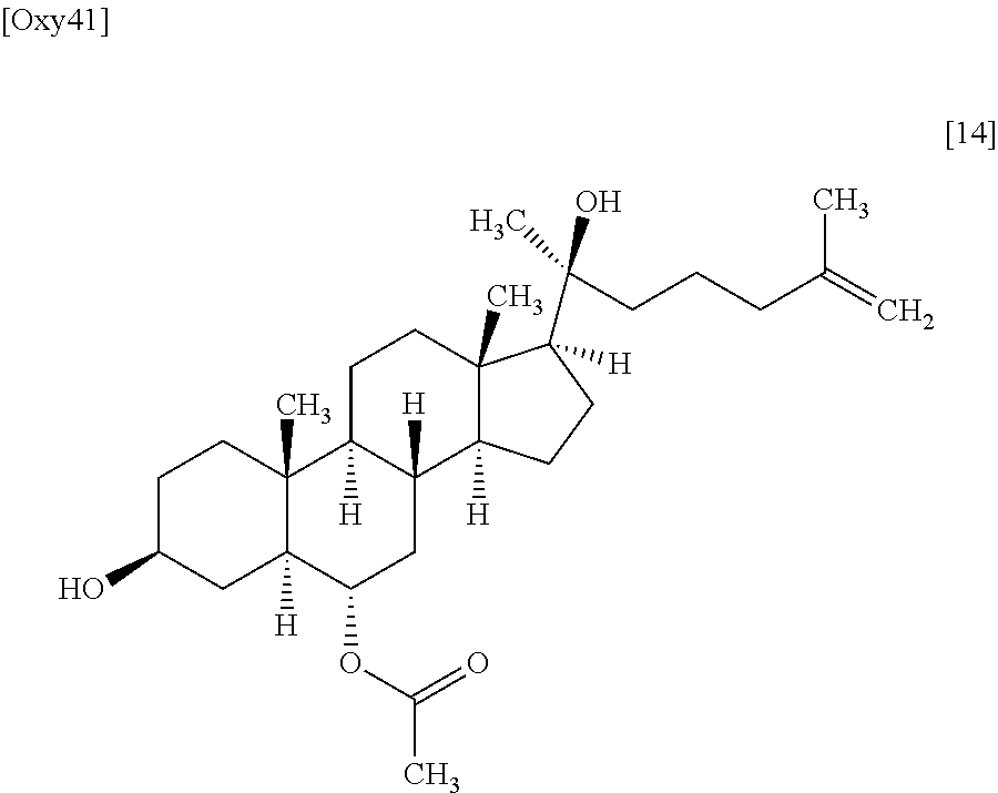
C1C(O)CC2([H])C(C)(C1)C1([H])C([H])(CC2OC(C)=O)C2([H])C(C)(CC1)C(C(C)(CCCC(=C)C)O)([H])CC2
